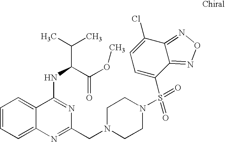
C1=CC=C2C(=C1)C(NC(C(C)C)C(OC)=O)=NC(CN1CCN(S(=O)(C3=CC=C(Cl)C4=NON=C34)=O)CC1)=N2
